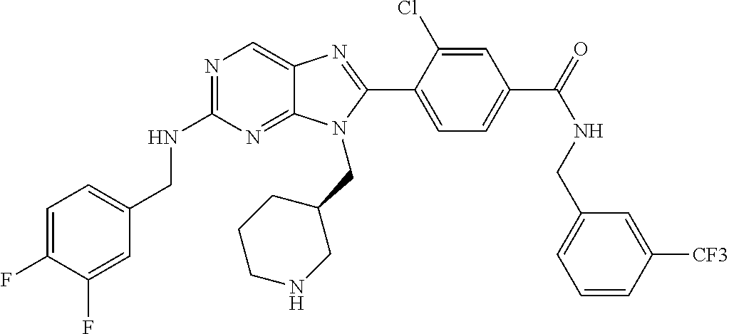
C1=C(F)C(F)=CC(CNC2=NC=C3C(=N2)N(CC2CCCNC2)C(C2=CC=C(C(=O)NCC4=CC=CC([CF3])=C4)C=C2Cl)=N3)=C1
